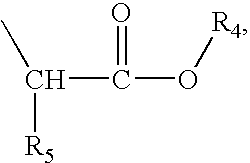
C([R5])(C)C(O[R4])=O
